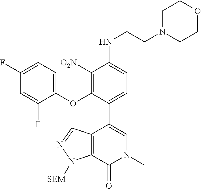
C12=C(C(=O)N(C)C=C1C1=CC=C(NCCN3CCOCC3)C([O2N])=C1OC1=CC=C(F)C=C1F)N([SEM])N=C2
